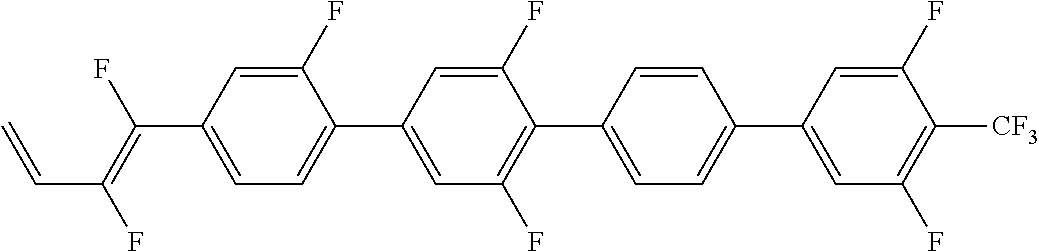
C(C1=CC=C(C2=CC(F)=C(C3=CC=C(C4=CC(F)=C([CF3])C(F)=C4)C=C3)C(F)=C2)C(F)=C1)(=C(F)C=C)F
